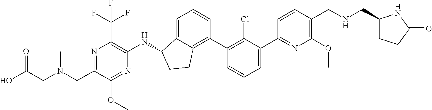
C(C1=NC(C(F)(F)F)=C(NC2C3=CC=CC(C4=C(Cl)C(C5=NC(OC)=C(CNCC6CCC(=O)N6)C=C5)=CC=C4)=C3CC2)N=C1OC)N(CC(O)=O)C
